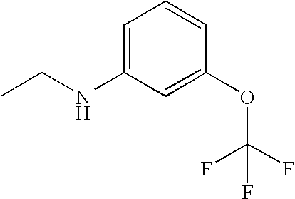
C1=C(NCC)C=C(OC(F)(F)F)C=C1
